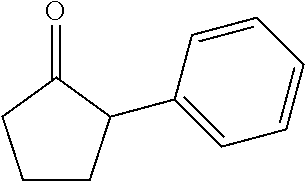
C1CC(C2=CC=CC=C2)C(=O)C1
